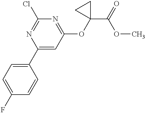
C1=C(F)C=CC(C2=CC(OC3(C(=O)OC)CC3)=NC(Cl)=N2)=C1
